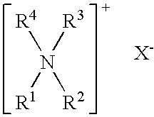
N([R4])([R3])([R1])[R2]
